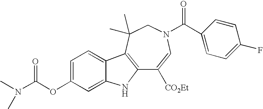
C12=C(C(C)(C)CN(C(C3=CC=C(F)C=C3)=O)C=C1[CO2Et])C1=CC=C(OC(N(C)C)=O)C=C1N2
